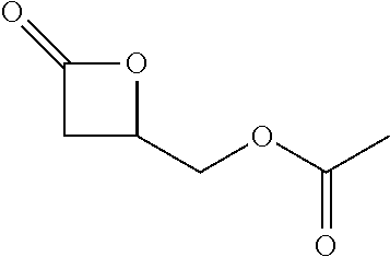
C1(=O)CC(COC(C)=O)O1
